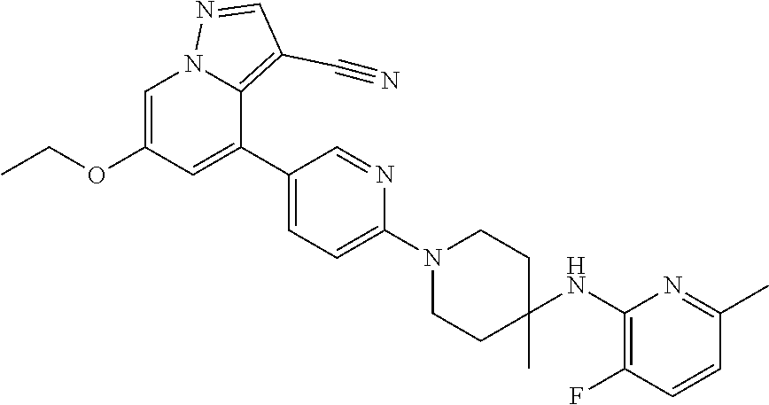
C1=C(OCC)C=C(C2=CC=C(N3CCC(C)(NC4=C(F)C=CC(C)=N4)CC3)N=C2)C2=C(C#N)C=NN12
